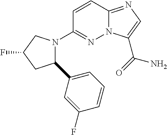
N12C(=NC=C1C(=O)N)C=CC(N1C(C3=CC=CC(F)=C3)CC(F)C1)=N2
